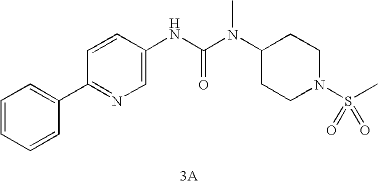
[3A].C1(C2=CC=CC=C2)=NC=C(NC(N(C2CCN(S(=O)(=O)C)CC2)C)=O)C=C1
